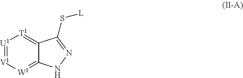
[U1]1=[V1][W1]=C2C(=[T1]1)C(S[L])=NN2
